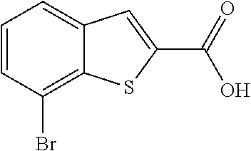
C1=CC(Br)=C2C(=C1)C=C(C(=O)O)S2
